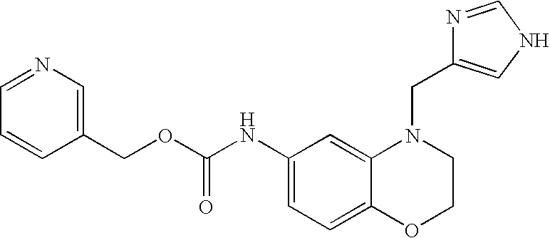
C1(NC(OCC2=CN=CC=C2)=O)=CC=C2C(=C1)N(CC1=CNC=N1)CCO2
